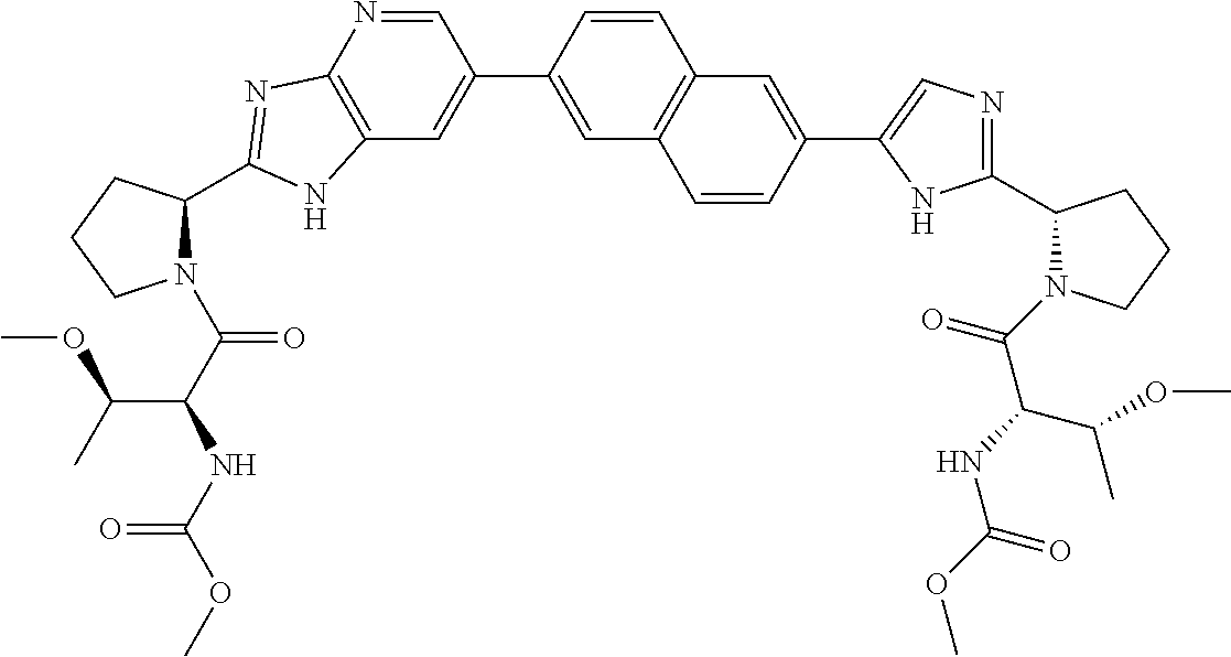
C12=C(N=CC(C3=CC4=C(C=C3)C=C(C3=CN=C(C5N(C(C(NC(=O)OC)C(C)OC)=O)CCC5)N3)C=C4)=C1)N=C(C1N(C(C(NC(OC)=O)C(C)OC)=O)CCC1)N2
